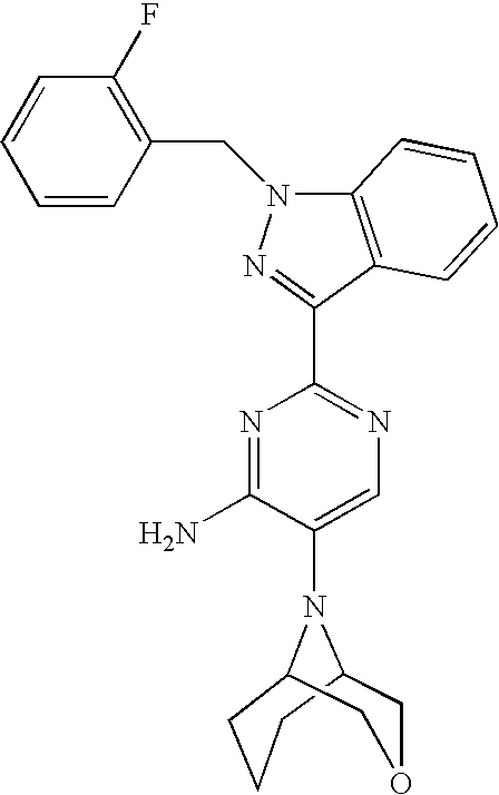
C12=C(C(C3=NC=C(N4C5CCCC4COC5)C(N)=N3)=NN1CC1=C(F)C=CC=C1)C=CC=C2
